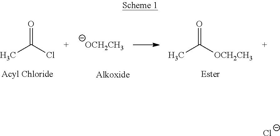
CC([OCH2CH3])=O.CC(Cl)=O.[OCH2CH3].[Cl-]
